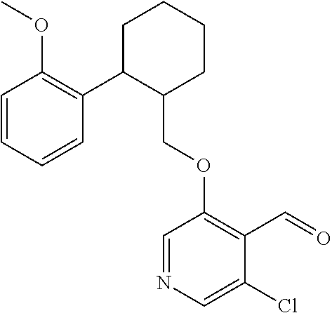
C1C(C2=C(OC)C=CC=C2)C(COC2=C(C=O)C(Cl)=CN=C2)CCC1
